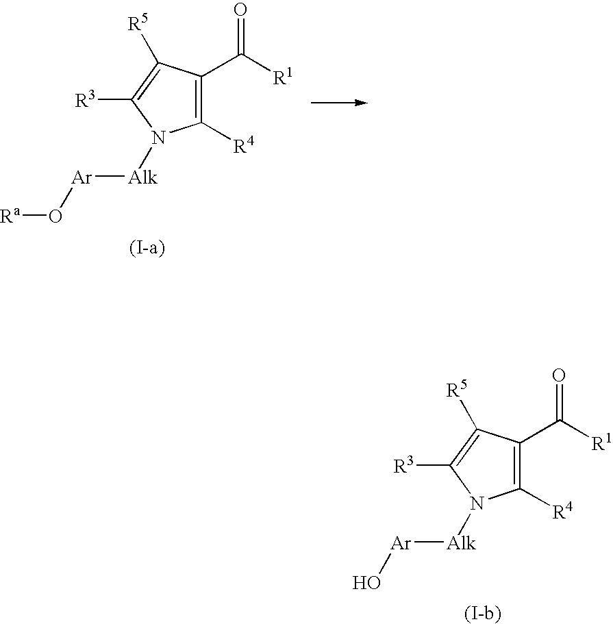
C1([R4])=C(C([R1])=O)C([R5])=C([R3])N1[Alk][Ar]O.C1([R4])=C(C([R1])=O)C([R5])=C([R3])N1[Alk][Ar]O[Ra]
